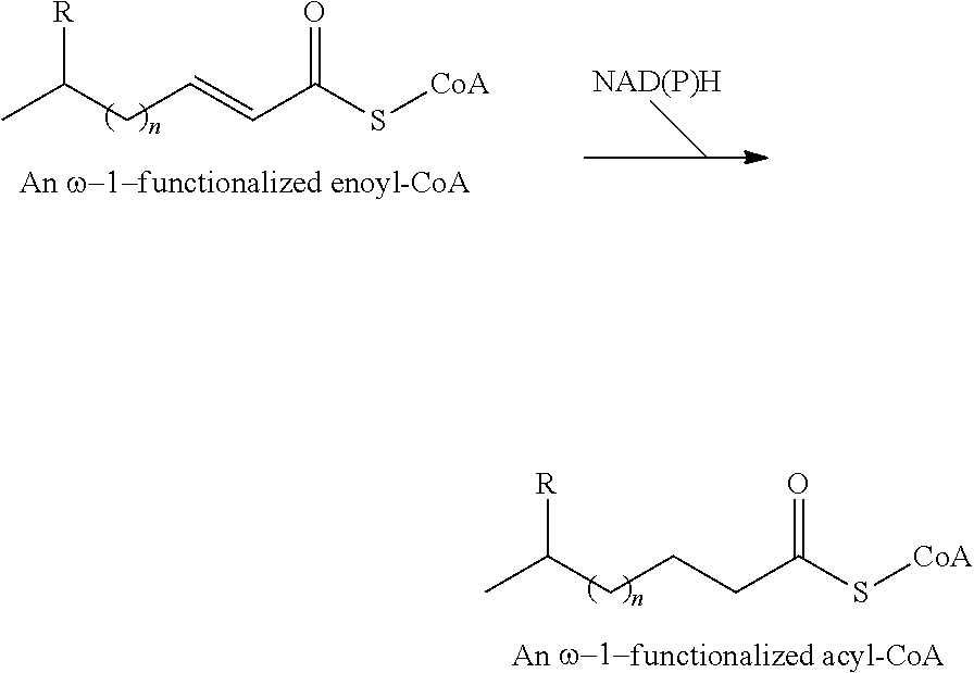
C(CCC(S[CoA])=O)C(C)[R].C(C=CC(S[CoA])=O)C(C)[R]
